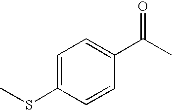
C1=C(SC)C=CC(C(C)=O)=C1
